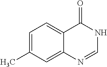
C1=C(C)C=C2C(=C1)C(=O)NC=N2
